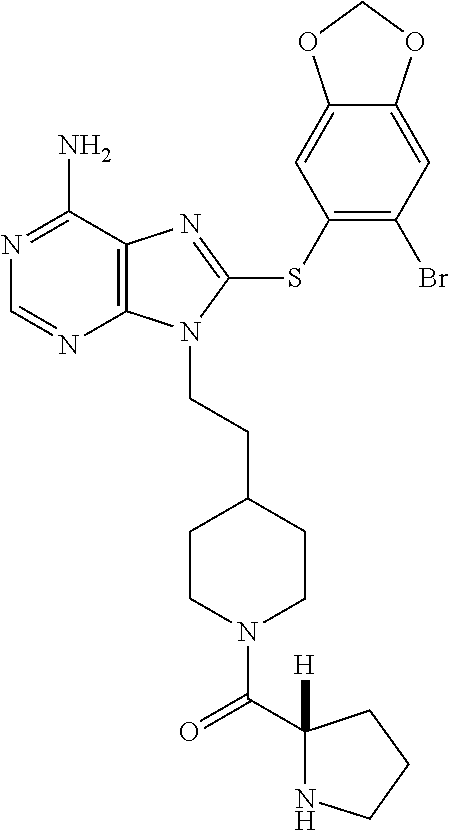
C12=C(C(N)=NC=N1)N=C(SC1=C(Br)C=C3C(=C1)OCO3)N2CCC1CCN(C(C2([H])NCCC2)=O)CC1
